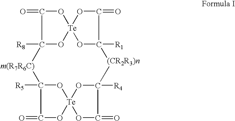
C12([R8])O[Te]3(OC1=O)OC(=O)C([R1])(O3)[(CR2R3)n]C1([R4])O[Te]3(OC(=O)C([R5])(O3)[m(R7R6C)]2)OC1=O
